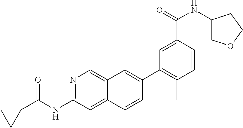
C1(C2=C(C)C=CC(C(=O)NC3COCC3)=C2)=CC2=CN=C(NC(=O)C3CC3)C=C2C=C1
